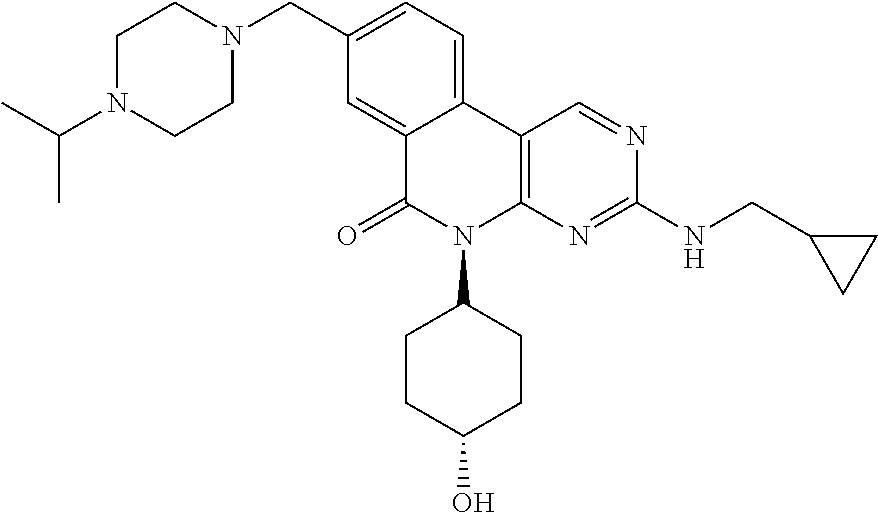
C1N(C(C)C)CCN(CC2=CC=C3C(=C2)C(=O)N(C2CCC(O)CC2)C2=C3C=NC(NCC3CC3)=N2)C1
